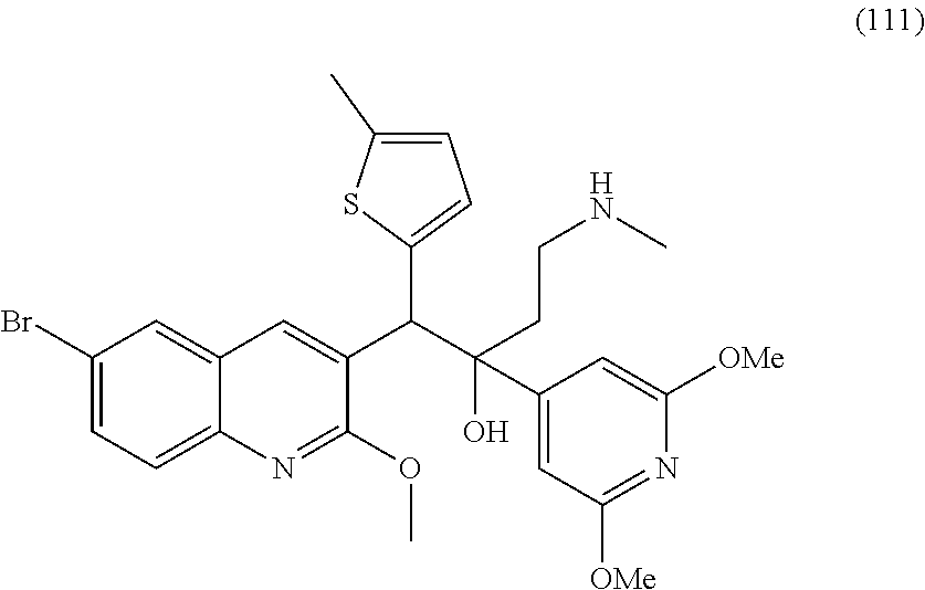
C1(Br)=CC=C2C(=C1)C=C(C(C(O)(CCNC)C1=CC([OMe])=NC([OMe])=C1)C1=CC=C(C)S1)C(OC)=N2
